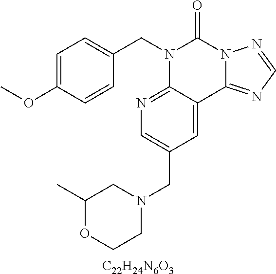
[C22H24N6O3].C1=C(OC)C=CC(CN2C3=NC=C(CN4CCOC(C)C4)C=C3C3=NC=NN3C2=O)=C1
